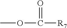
O=C(OC)[R7]
